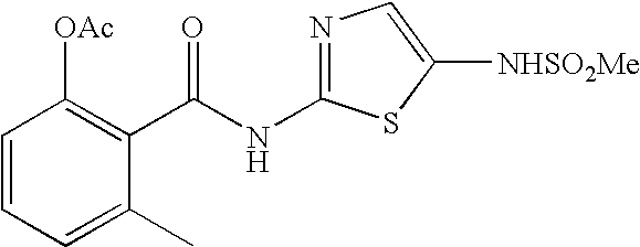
C1=CC=C(C)C(C(NC2=NC=C([NHSO2Me])S2)=O)=C1[OAc]
